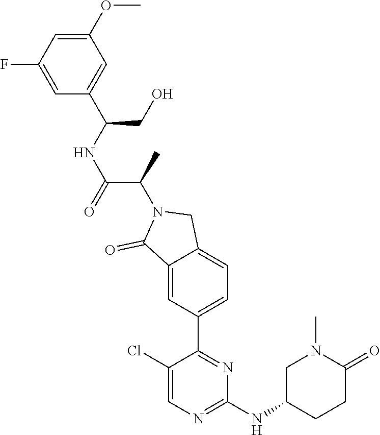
C1(NC2CCC(=O)N(C)C2)=NC=C(Cl)C(C2=CC=C3C(=C2)C(=O)N(C(C)C(=O)NC(CO)C2=CC(OC)=CC(F)=C2)C3)=N1
